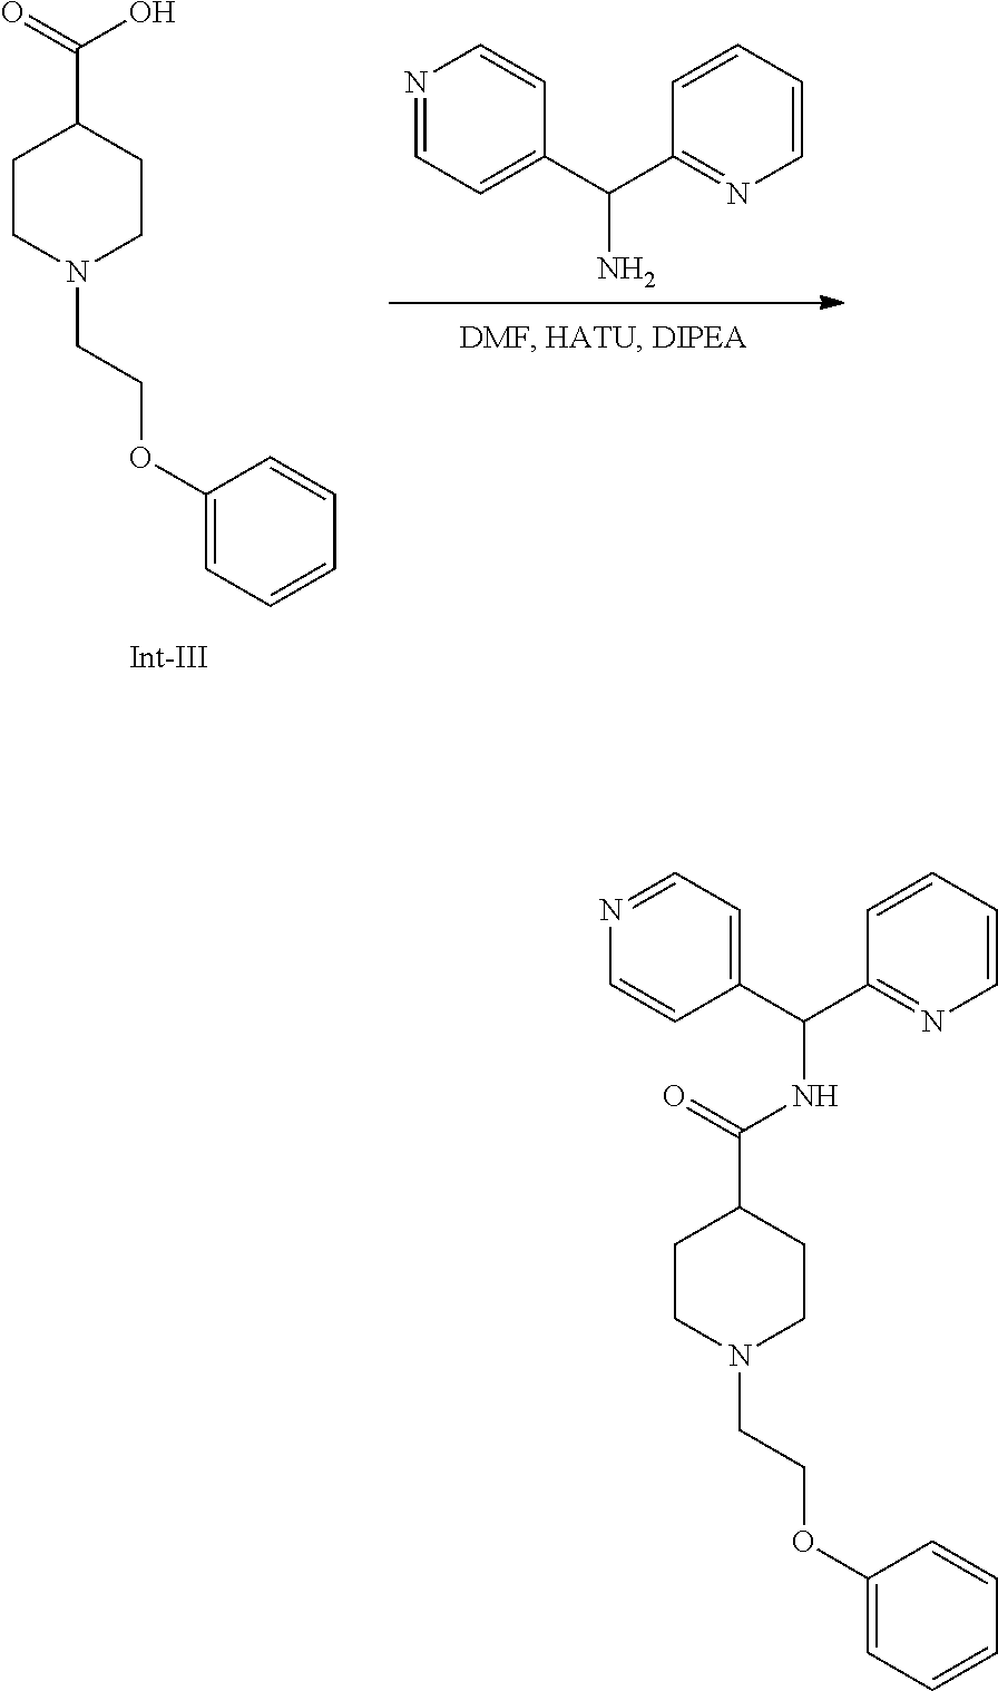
C1CN(CCOC2=CC=CC=C2)CCC1C(=O)O.N1=CC=C(C(C2=NC=CC=C2)N)C=C1.C1CN(CCOC2=CC=CC=C2)CCC1C(NC(C1=CC=NC=C1)C1=NC=CC=C1)=O
